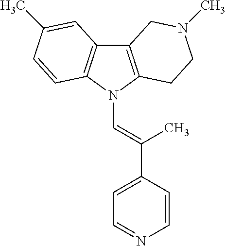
C12=C(N(C=C(C3=CC=NC=C3)C)C3=C1C=C(C)C=C3)CCN(C)C2
